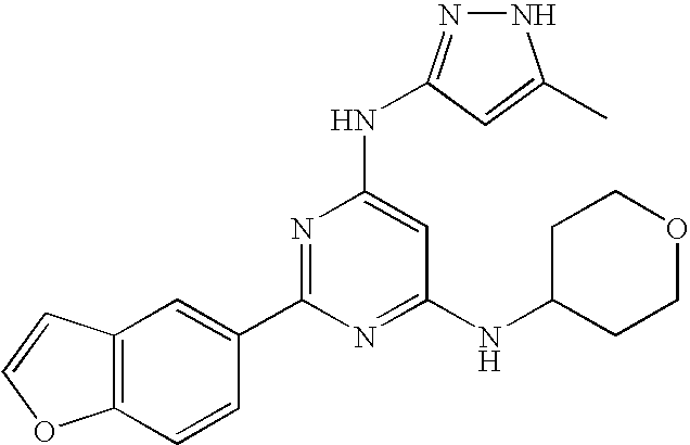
N1N=C(NC2=CC(NC3CCOCC3)=NC(C3=CC4=C(C=C3)OC=C4)=N2)C=C1C
